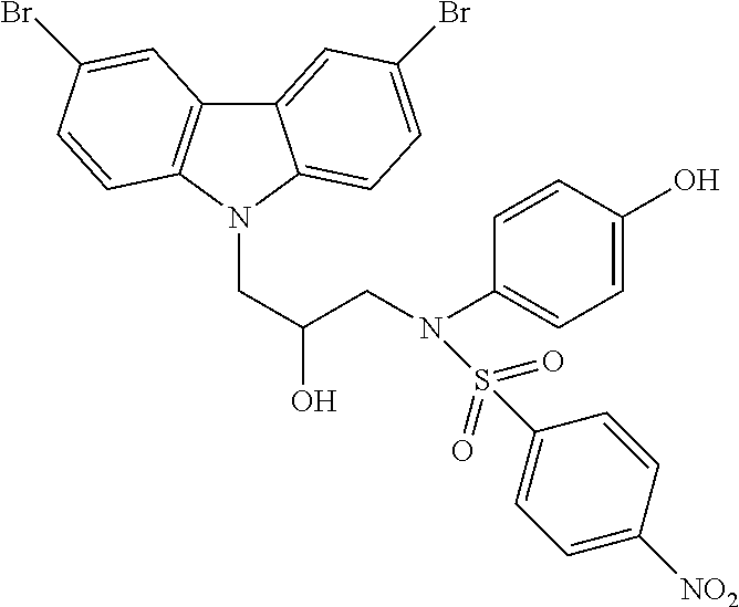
C12=CC(Br)=CC=C1N(CC(O)CN(C1=CC=C(O)C=C1)S(=O)(=O)C1=CC=C([NO2])C=C1)C1=C2C=C(Br)C=C1
